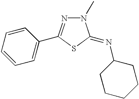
C1=CC=CC(C2=NN(C)C(=NC3CCCCC3)S2)=C1
